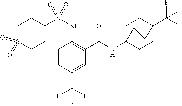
C1=CC(C(F)(F)F)=CC(C(=O)NC23CCC(C(F)(F)F)(CC2)CC3)=C1NS(C1CCS(=O)(=O)CC1)(=O)=O
